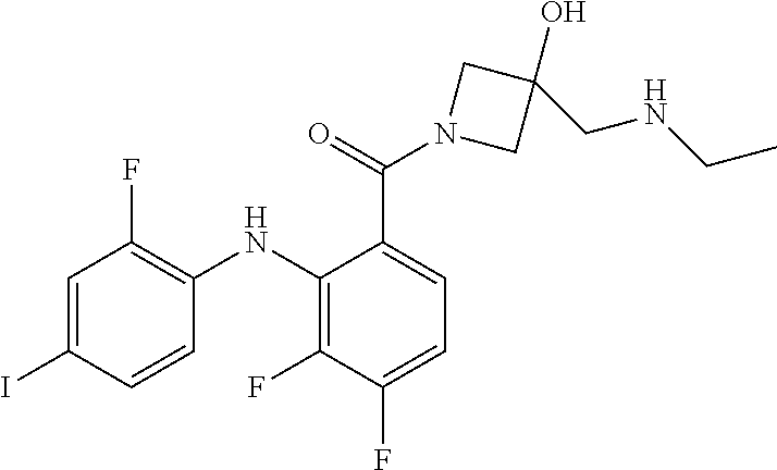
C1=C(C(N2CC(O)(CNCC)C2)=O)C(NC2=C(F)C=C(I)C=C2)=C(F)C(F)=C1
